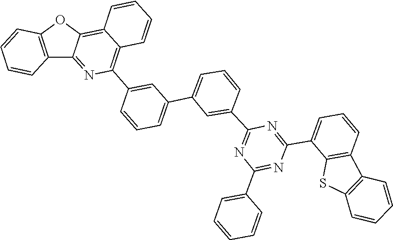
C1=CC(C2=NC(C3=CC=CC=C3)=NC(C3=CC=CC4=C3SC3=C4C=CC=C3)=N2)=CC(C2=CC=CC(C3=C4C(=C5C(=N3)C3=C(C=CC=C3)O5)C=CC=C4)=C2)=C1
